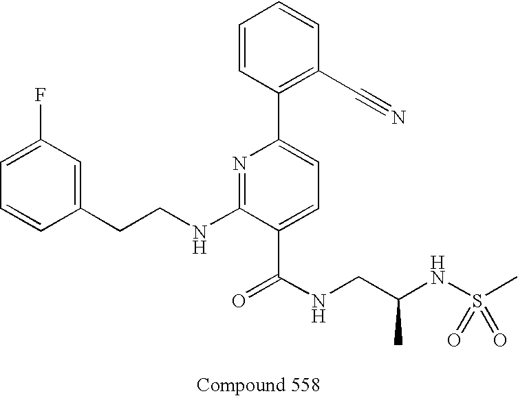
C1=CC(CCNC2=NC(C3=C(C#N)C=CC=C3)=CC=C2C(NCC(NS(C)(=O)=O)C)=O)=CC(F)=C1
